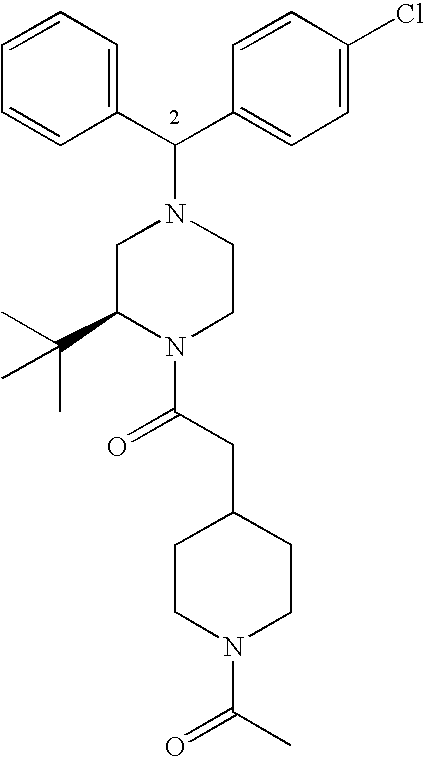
C1=CC=CC(C(C2=CC=C(Cl)C=C2)N2CC(C(C)(C)C)N(C(CC3CCN(C(C)=O)CC3)=O)CC2)=C1
